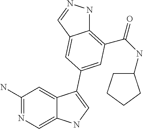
C1(N)=NC=C2C(=C1)C(C1=CC(C(=O)NC3CCCC3)=C3NN=CC3=C1)=CN2
